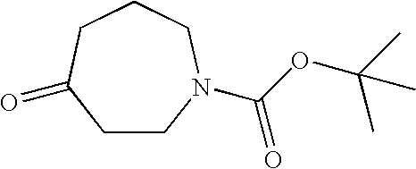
C1CN(C(=O)OC(C)(C)C)CCCC1=O
